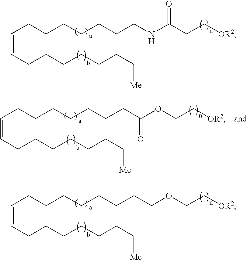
C(=CCCCCCCC[Me])CCCCCCCNC(CC[OR2])=O.C(=CCCCCCCC[Me])CCCCCCCC(OCC[OR2])=O.C(=CCCCCCCC[Me])CCCCCCCCOCC[OR2]
